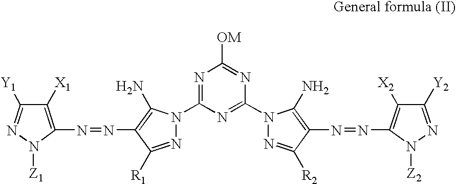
C1([X1])=C(N=NC2=C(N)N(C3=NC([OM])=NC(N4N=C([R2])C(N=NC5=C([X2])C([Y2])=NN5[Z2])=C4N)=N3)N=C2[R1])N([Z1])N=C1[Y1]
